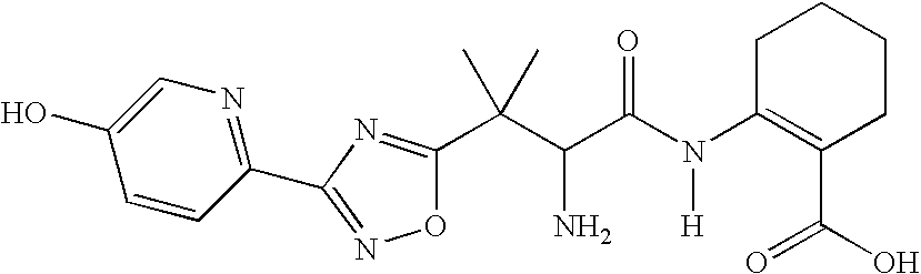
C1=CC(C2=NOC(C(C(C(N(C3=C(C(=O)O)CCCC3)[H])=O)N)(C)C)=N2)=NC=C1O
